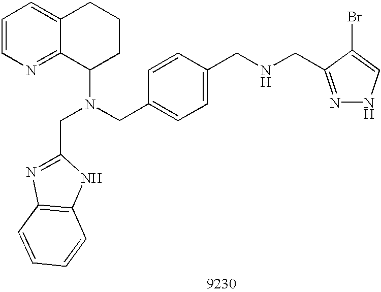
C1=CN=C2C(=C1)CCCC2N(CC1=CC=C(CNCC2=NNC=C2Br)C=C1)CC1=NC2=C(N1)C=CC=C2
